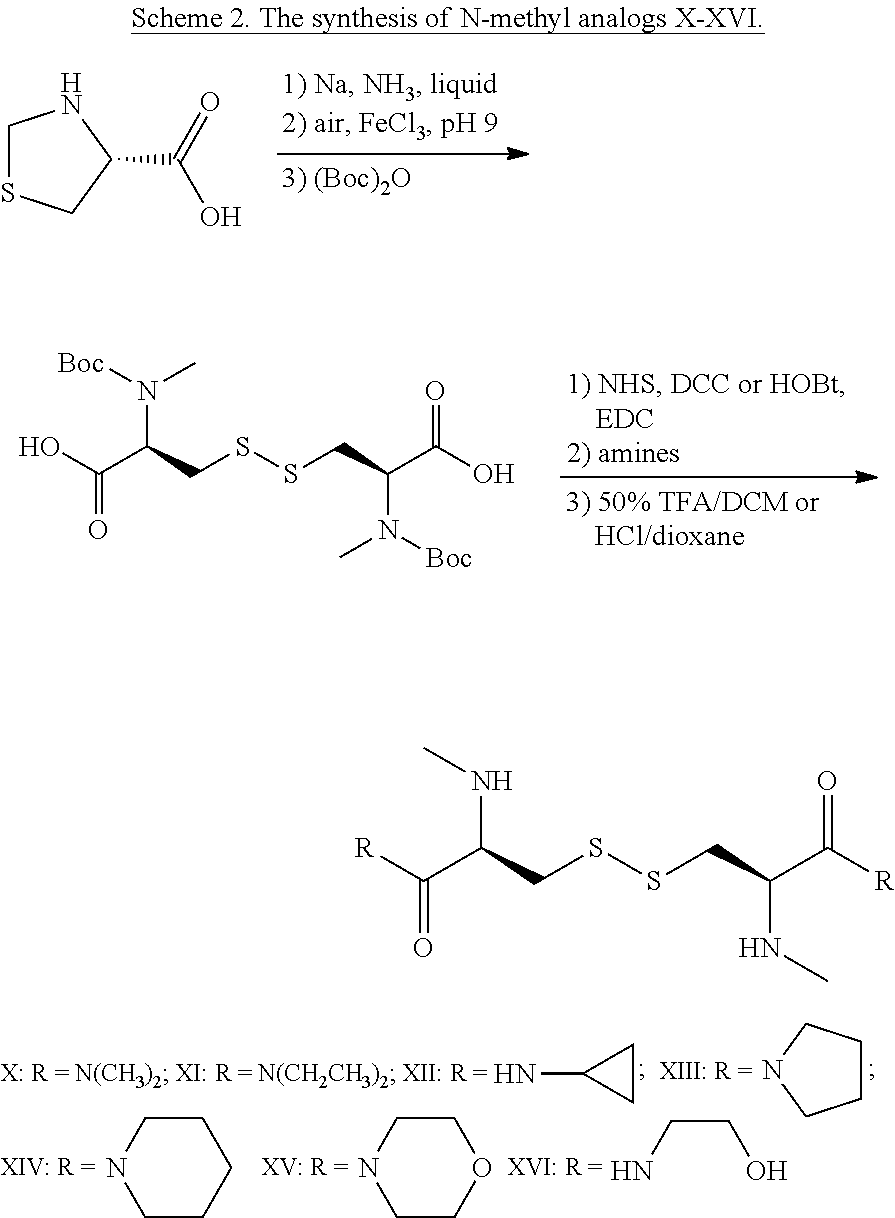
C1SCC(C(=O)O)N1.OC(C(CSSCC(C(O)=O)N(C)[Boc])N(C)[Boc])=O.NC1CC1.C1CCNC1.C1NCCOC1.C1NCCCC1.NCCO.[R]C(C(CSSCC(C([R])=O)NC)NC)=O
